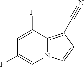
N12C(=C(C#N)C=C1)C(F)=CC(F)=C2
